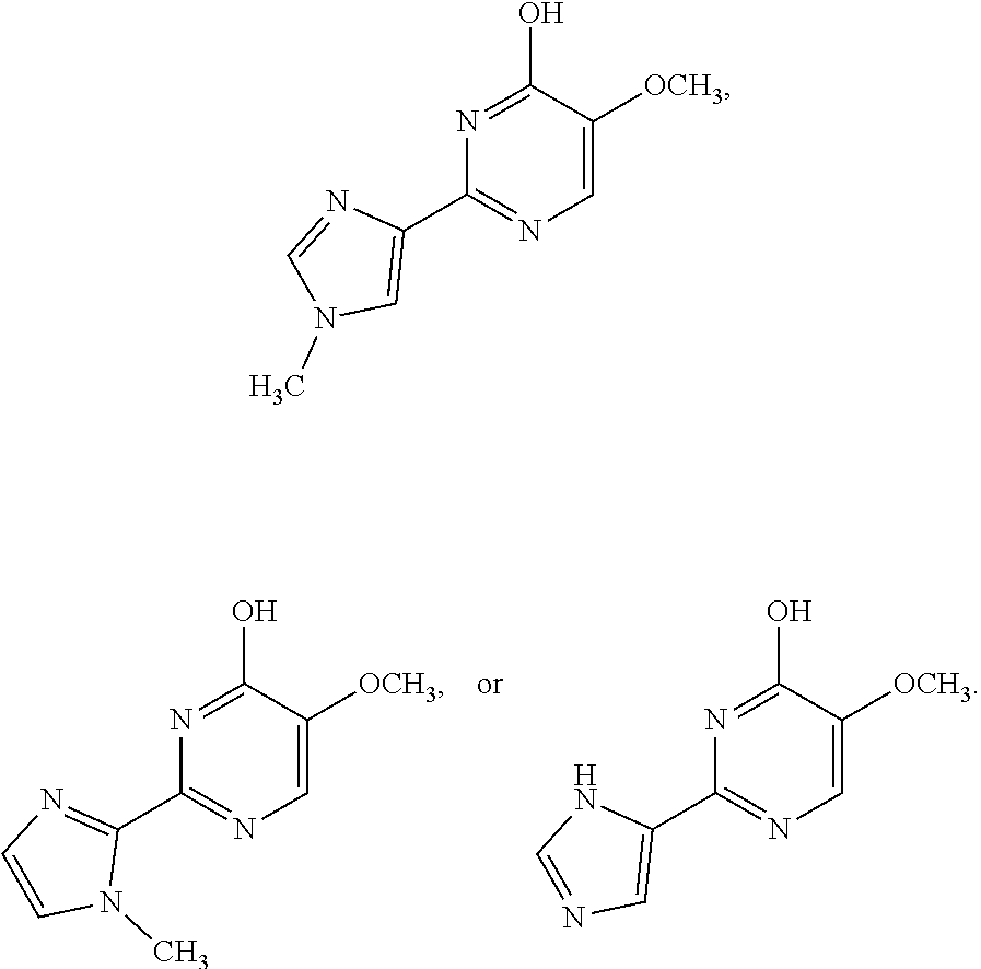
N1=C(O)C([OCH3])=CN=C1C1=NC=CN1C.N1=C(O)C([OCH3])=CN=C1C1=CN=CN1.N1=C(O)C([OCH3])=CN=C1C1=CN(C)C=N1
